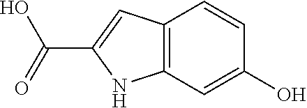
C12=C(C=C(O)C=C1)NC(C(=O)O)=C2
